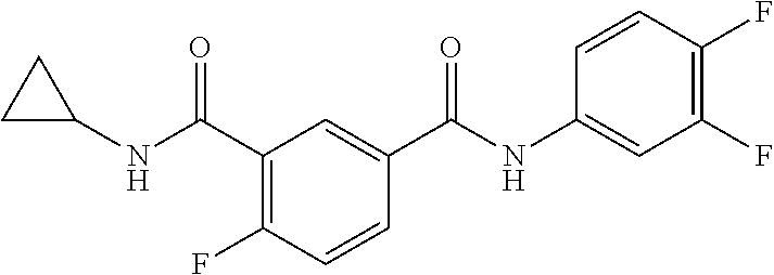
C1(NC(C2=C(F)C=CC(C(NC3=CC(F)=C(F)C=C3)=O)=C2)=O)CC1
